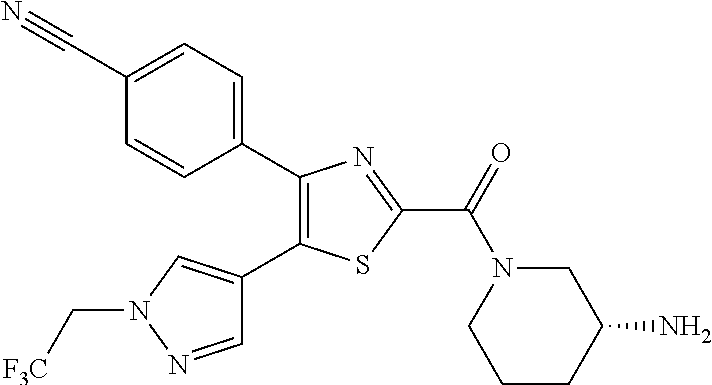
C1(C2=CC=C(C#N)C=C2)=C(C2=CN(C[CF3])N=C2)SC(C(=O)N2CCCC(N)C2)=N1
